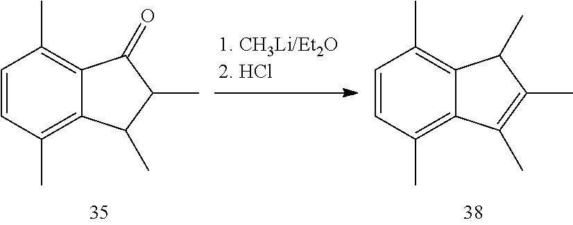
C1=CC(C)=C2C(=C1C)C(=O)C(C)C2C.C1=CC(C)=C2C(=C1C)C(C)C(C)=C2C
